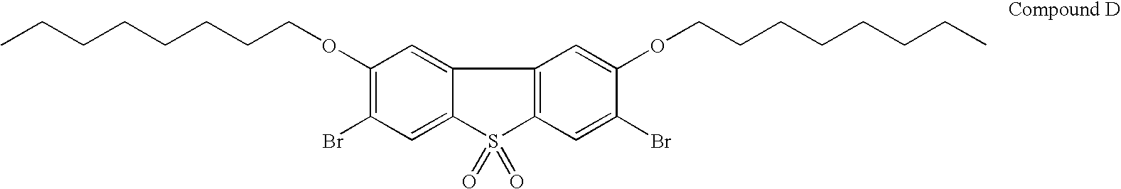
C12=C(C=C(Br)C(OCCCCCCCC)=C1)S(=O)(=O)C1=CC(Br)=C(OCCCCCCCC)C=C21
